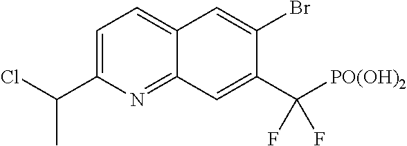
C1=C(C(C)Cl)N=C2C(=C1)C=C(Br)C(C([PO(OH)2])(F)F)=C2
